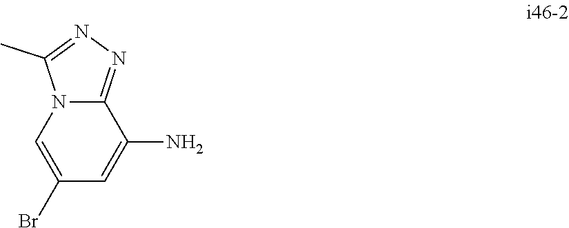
C1(Br)=CN2C(=NN=C2C)C(N)=C1
